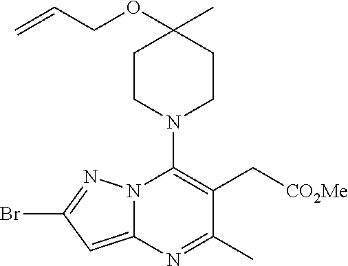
C1CN(C2=C(C[CO2Me])C(C)=NC3=CC(Br)=NN23)CCC1(OCC=C)C
